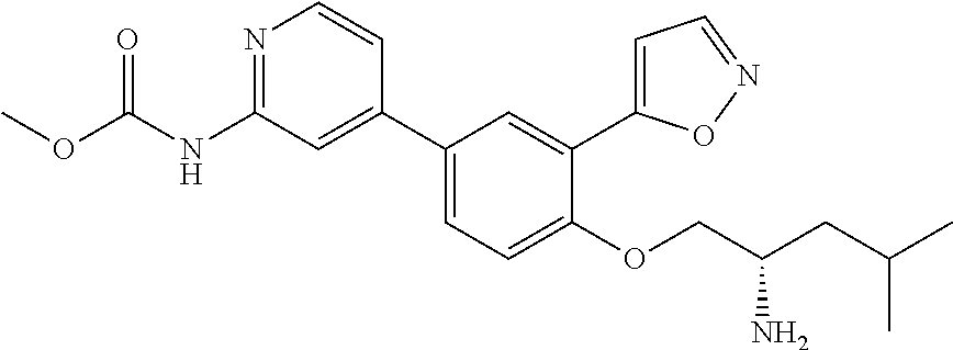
COC(NC1=NC=CC(C2=CC=C(OCC(CC(C)C)N)C(C3=CC=NO3)=C2)=C1)=O
